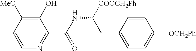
C1=CN=C(C(=O)NC(CC2=CC=C([OCH2Ph])C=C2)[COOCH2Ph])C(O)=C1[MeO]
